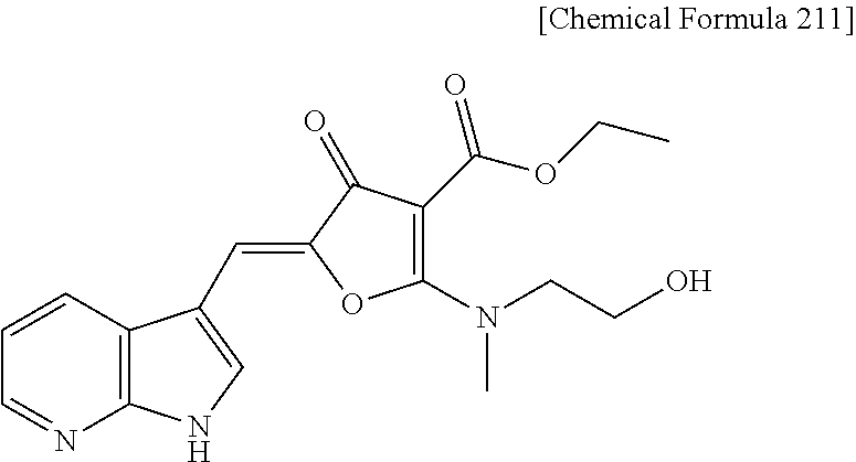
C1=NC2=C(C=C1)C(C=C1OC(N(CCO)C)=C(C(OCC)=O)C1=O)=CN2
